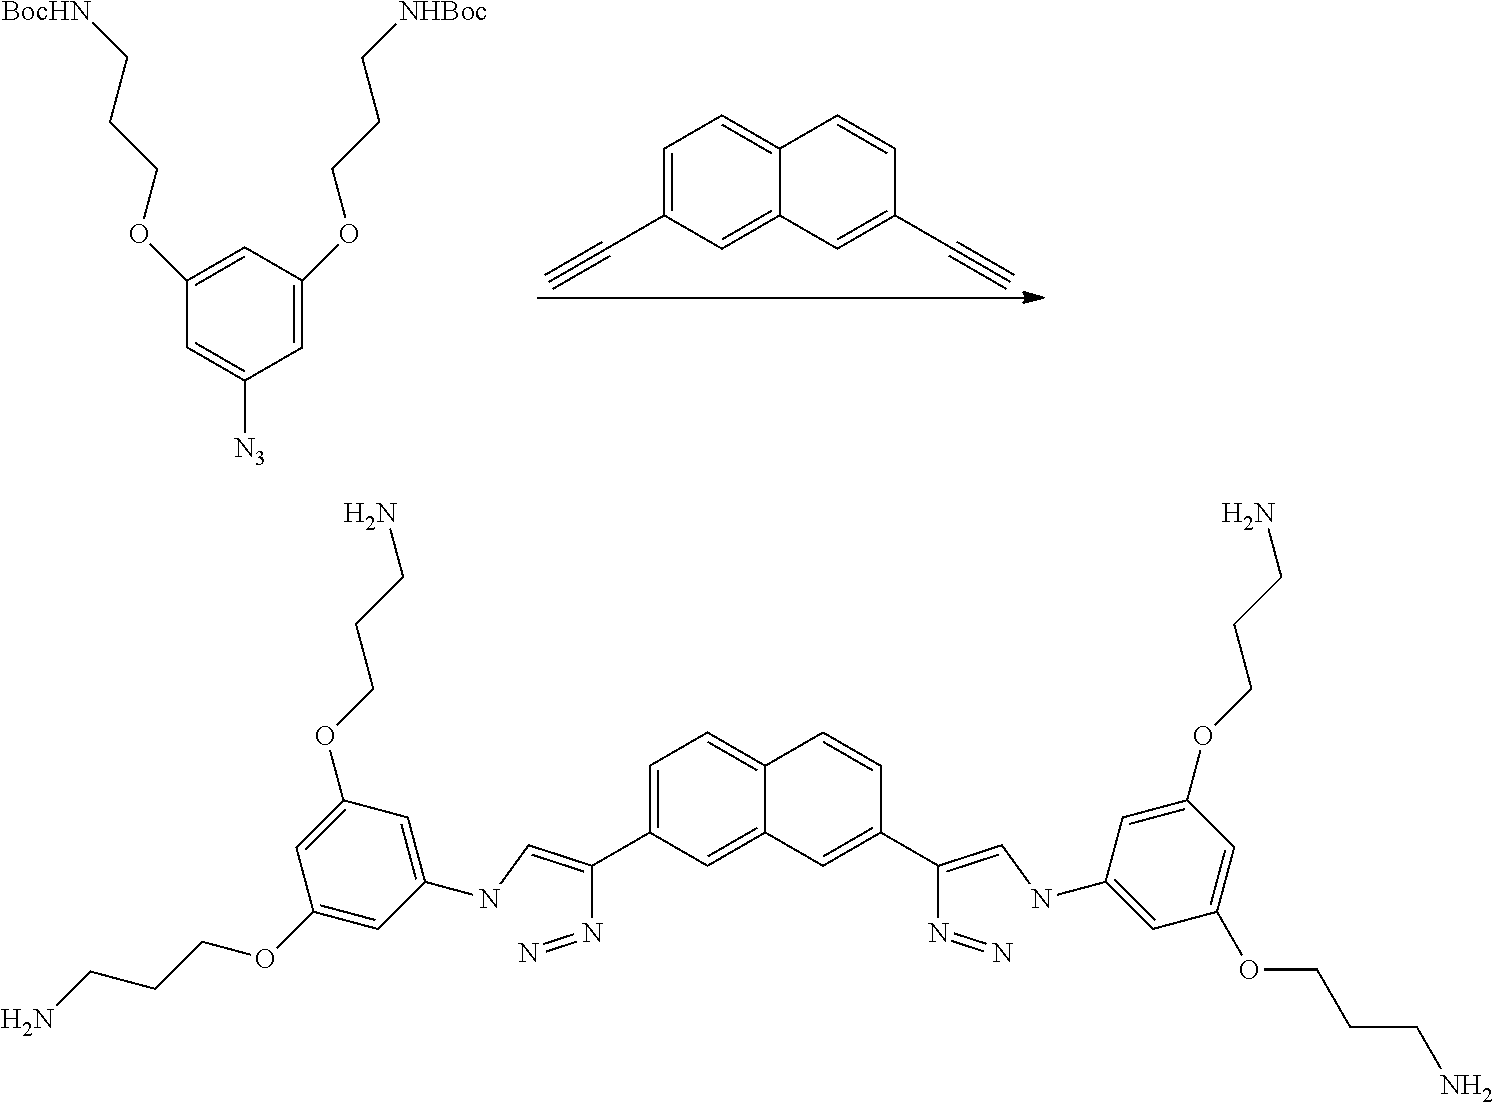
C1=C(OCCC[NHBoc])C=C(OCCC[BocHN])C=C1[N3].C1=C(C#C)C=C2C(=C1)C=CC(C#C)=C2.C1=C(C(N=N)=CNC2=CC(OCCCN)=CC(OCCCN)=C2)C=C2C(=C1)C=CC(C(N=N)=CNC1=CC(OCCCN)=CC(OCCCN)=C1)=C2
